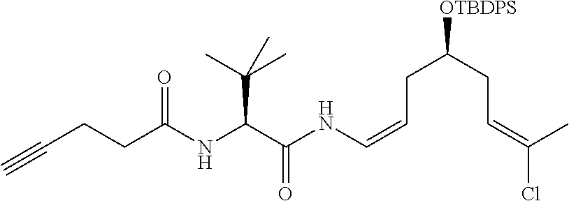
C(CC(=O)NC(C(=O)NC=CCC(CC=C(C)Cl)[OTBDPS])C(C)(C)C)C#C
